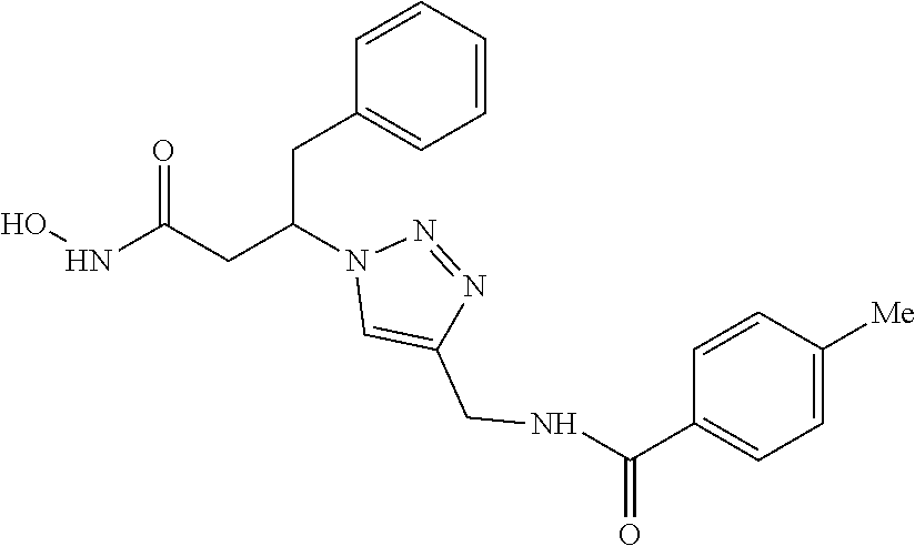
N1=NN(C(CC2=CC=CC=C2)CC(NO)=O)C=C1CNC(C1=CC=C([Me])C=C1)=O
